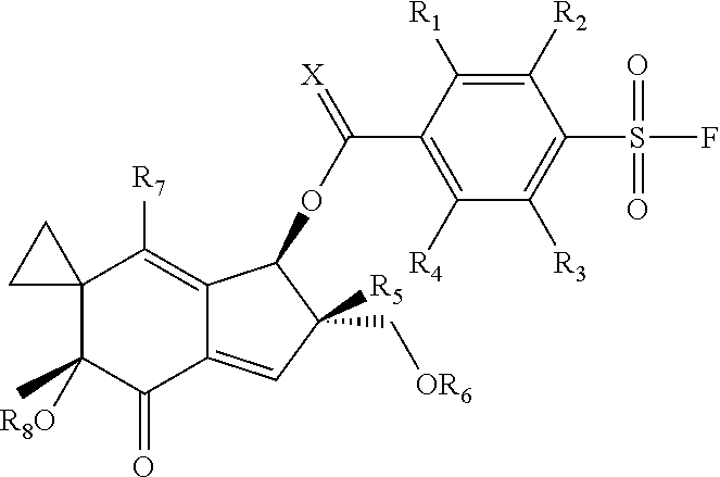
C12(C([R8O])(C)C(=O)C3=CC([R5])(C[OR6])C(OC(C4=C([R4])C([R3])=C(S(F)(=O)=O)C([R2])=C4[R1])=[X])C3=C1[R7])CC2
